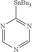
N1=CN=CN=C1[SnBu3]
